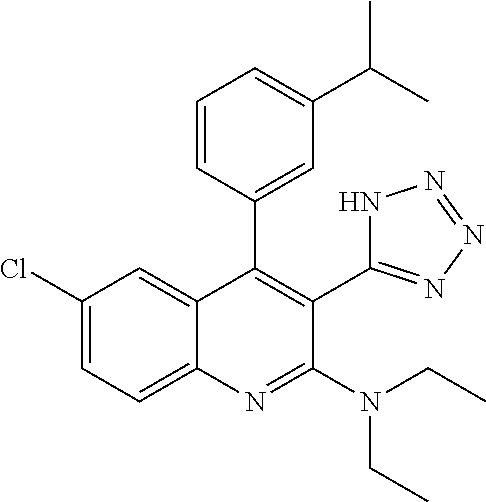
C1=CC(C2=C(C3=NN=NN3)C(N(CC)CC)=NC3=CC=C(Cl)C=C23)=CC(C(C)C)=C1
